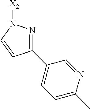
C1(C2=CC=C(C)N=C2)=NN([X2])C=C1
